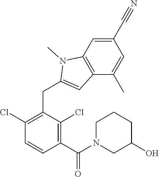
C1(Cl)=C(CC2=CC3=C(N2C)C=C(C#N)C=C3C)C(Cl)=C(C(=O)N2CC(O)CCC2)C=C1
